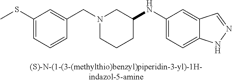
C1(SC)=CC=CC(CN2CCCC(NC3=CC=C4C(=C3)C=NN4)C2)=C1
